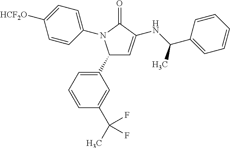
C1(C2=CC=CC(C(C)(F)F)=C2)C=C(NC(C2=CC=CC=C2)C)C(=O)N1C1=CC=C([HCF2O])C=C1
